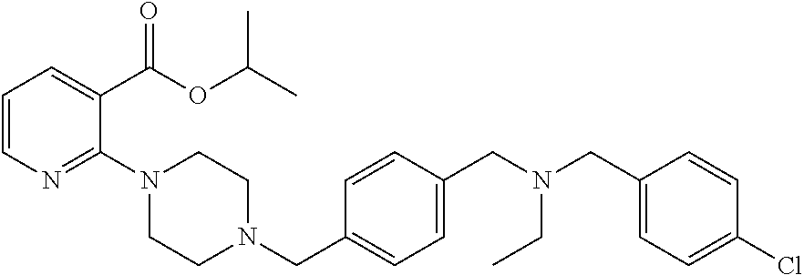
C1=CN=C(N2CCN(CC3=CC=C(CN(CC4=CC=C(Cl)C=C4)CC)C=C3)CC2)C(C(OC(C)C)=O)=C1
